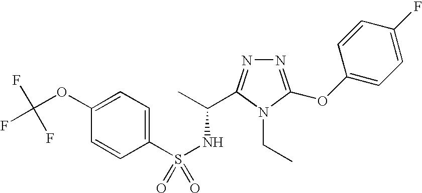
S(NC(C)C1=NN=C(OC2=CC=C(F)C=C2)N1CC)(=O)(C1=CC=C(OC(F)(F)F)C=C1)=O
